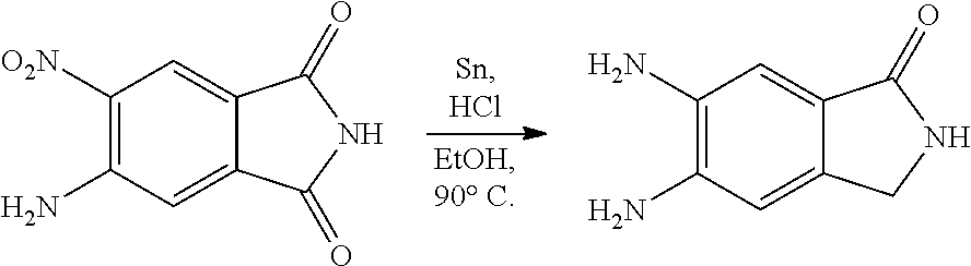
C1([O2N])=C(N)C=C2C(=C1)C(=O)NC2=O.C1(N)=C(N)C=C2C(=C1)C(=O)NC2
